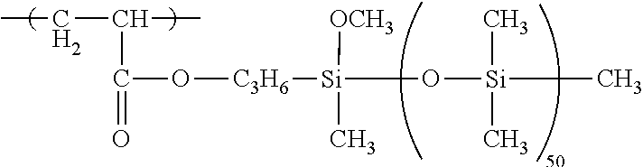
CCC(C(O[C3H6][Si]([OCH3])(C)O[Si](C)(C)C)=O)C
